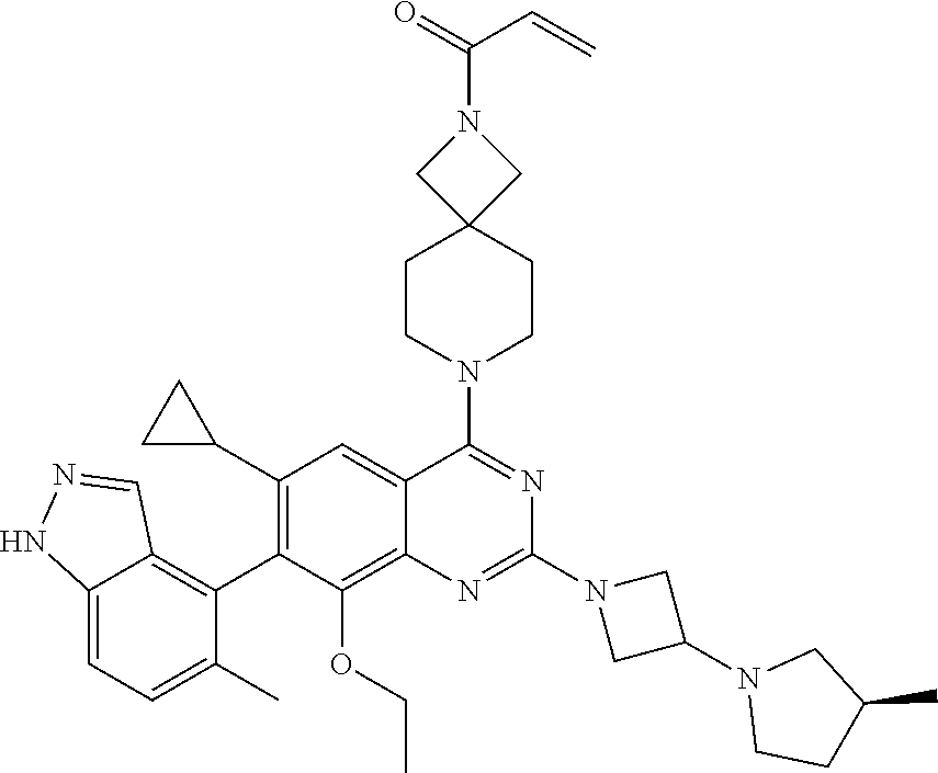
C12=CC=C(C)C(C3=C(C4CC4)C=C4C(=C3OCC)N=C(N3CC(N5CCC(C)C5)C3)N=C4N3CCC4(CC3)CN(C(C=C)=O)C4)=C1C=NN2
